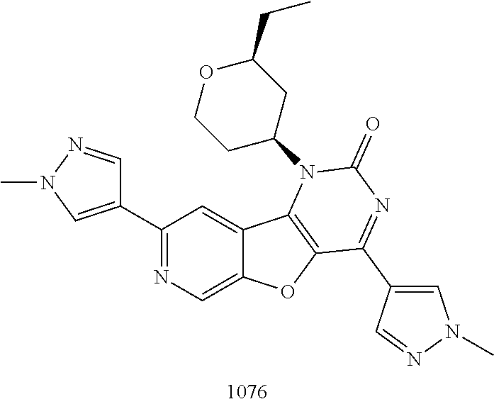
C1(C2=CN(C)N=C2)=NC=C2C(=C1)C1=C(O2)C(C2=CN(C)N=C2)=NC(=O)N1C1CC(CC)OCC1
